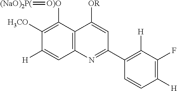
C12=C(C([O)O]=[(NaO)2P(])=C([H3CO])C([H])=C1)C([OR])=CC(C1=C([H])C(F)=C([H])C=C1)=N2
